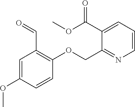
C1(OCC2=NC=CC=C2C(OC)=O)=C(C=O)C=C(OC)C=C1
